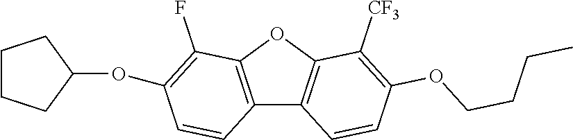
C12=C(OC3=C1C=CC(OCCCC)=C3[CF3])C(F)=C(OC1CCCC1)C=C2
